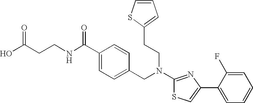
C1(C(NCCC(O)=O)=O)=CC=C(CN(C2=NC(C3=CC=CC=C3F)=CS2)CCC2=CC=CS2)C=C1
